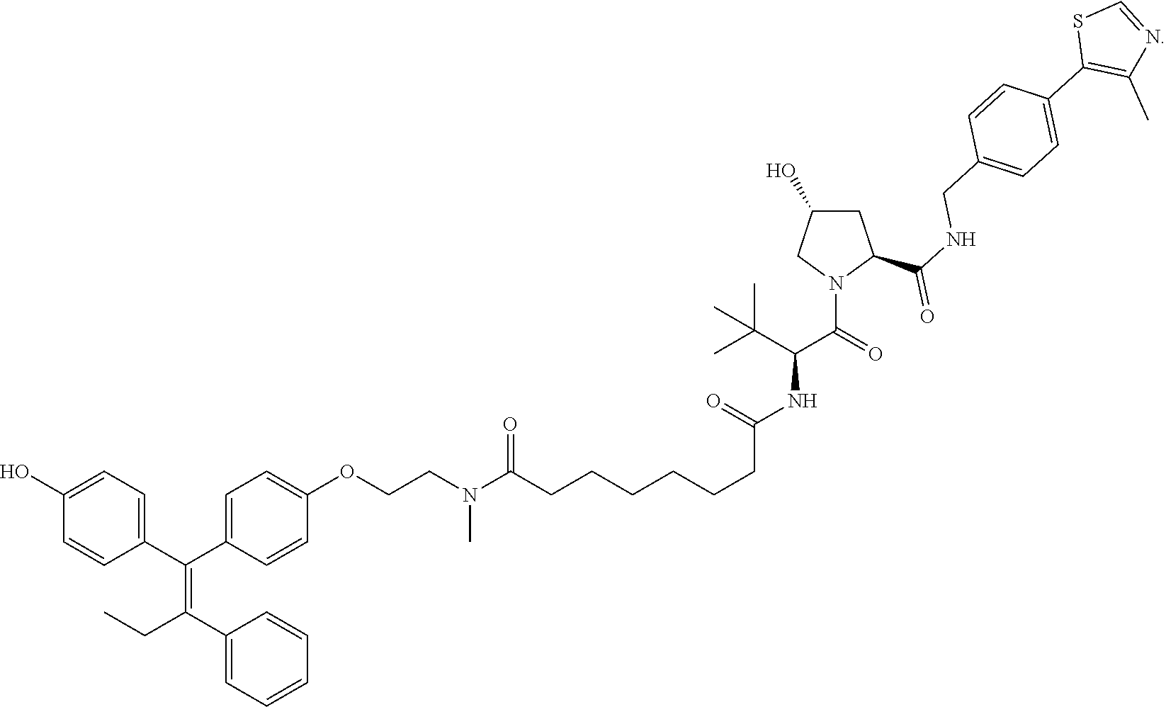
C1(C(=C(C2=CC=CC=C2)CC)C2=CC=C(OCCN(C(CCCCCCC(NC(C(=O)N3C(C(NCC4=CC=C(C5=C(C)N=CS5)C=C4)=O)CC(O)C3)C(C)(C)C)=O)=O)C)C=C2)=CC=C(O)C=C1
